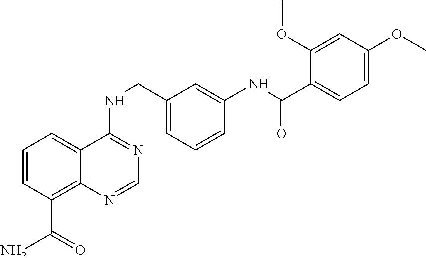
C1=CC(C(N)=O)=C2C(=C1)C(NCC1=CC=CC(NC(C3=CC=C(OC)C=C3OC)=O)=C1)=NC=N2
